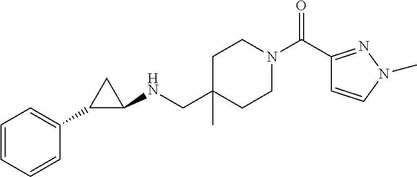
C1(C(N2CCC(CNC3CC3C3=CC=CC=C3)(C)CC2)=O)=NN(C)C=C1
